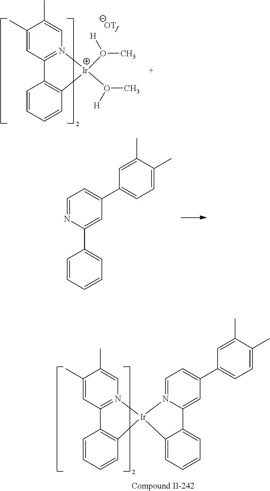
[Ir]1(O(C)[H])(O(C)[H])N2=C(C=C(C)C(C)=C2)C2=C1C=CC=C2.[OTf].C1(C)=CC=C(C2=CC=NC(C3=CC=CC=C3)=C2)C=C1C.C1(C)=CC=C(C2=CC=N3C(=C2)C2=CC=CC=C2[Ir]32N3=C(C=C(C)C(C)=C3)C3=C2C=CC=C3)C=C1C
